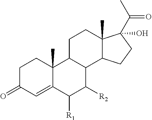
C1C(=O)C=C2C(C)(C1)C1C(C([R2])C2[R1])C2C(C)(CC1)C(O)(C(C)=O)CC2
